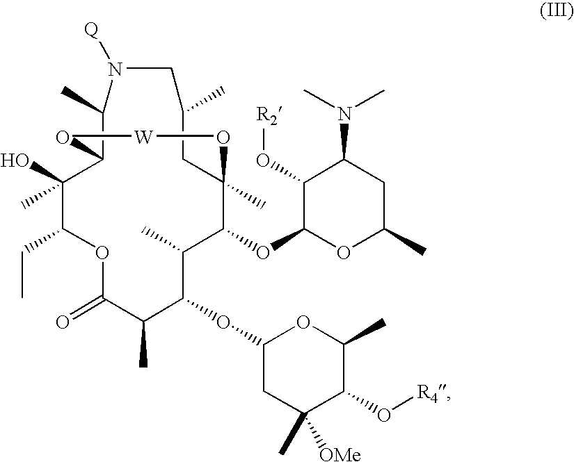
O1C(=O)C(C)C(OC2CC([OMe])(C)C(O[R4])C(C)O2)C(C)C(OC2OC(C)CC(N(C)C)C2O[R2])C2(C)CC(C)CN([Q])C(C)C(C(C)(O)C1CC)O[W]O2
